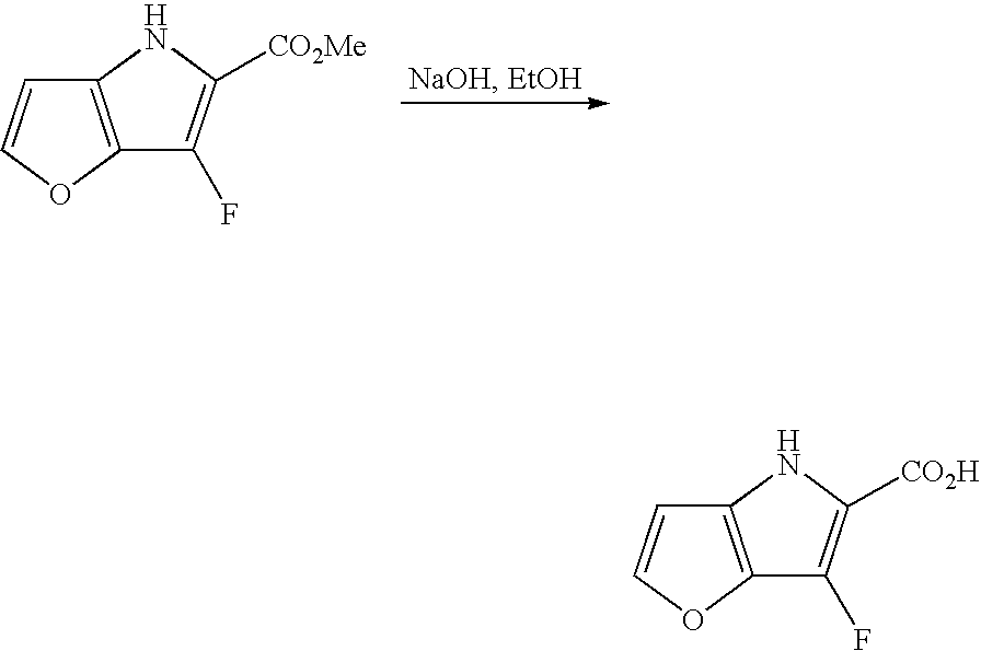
C12=C(OC=C1)C(F)=C([CO2Me])N2.C12=C(OC=C1)C(F)=C([CO2H])N2
